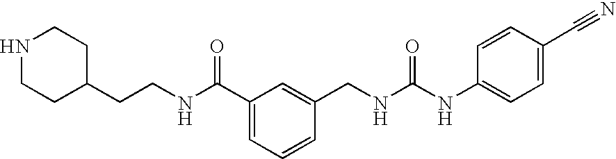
C(NC(=O)C1=CC=CC(CNC(=O)NC2=CC=C(C#N)C=C2)=C1)CC1CCNCC1
